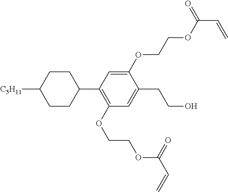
C1CC([C5H11])CCC1C1=C(OCCOC(C=C)=O)C=C(CCO)C(OCCOC(C=C)=O)=C1
